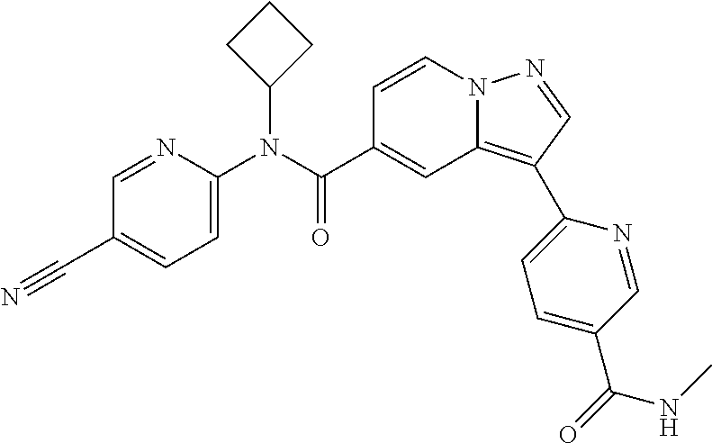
C1=CN2C(=C(C3=CC=C(C(=O)NC)C=N3)C=N2)C=C1C(N(C1=CC=C(C#N)C=N1)C1CCC1)=O
